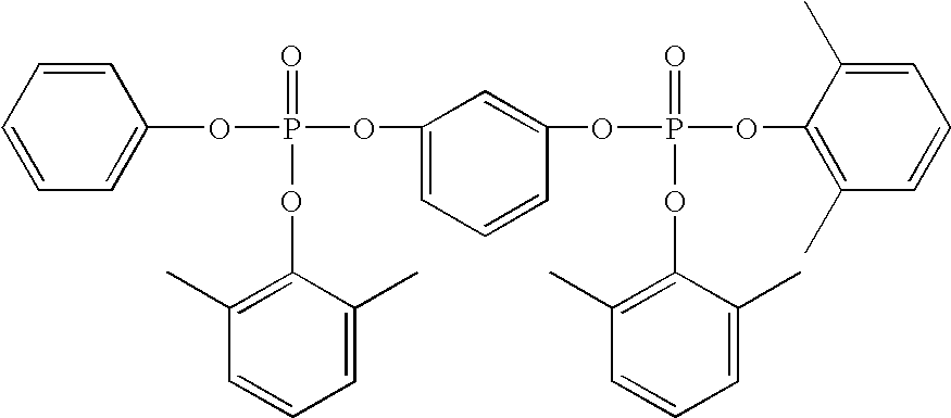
C1=CC=CC=C1OP(=O)(OC1=CC=CC(OP(=O)(OC2=C(C)C=CC=C2C)OC2=C(C)C=CC=C2C)=C1)OC1=C(C)C=CC=C1C
